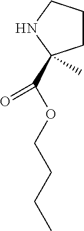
C1CCNC1(C(OCCCC)=O)C
